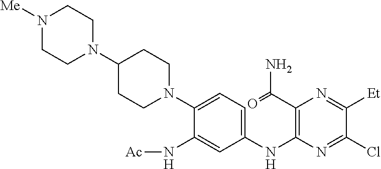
C1(N2CCC(N3CCN([Me])CC3)CC2)=CC=C(NC2=C(C(=O)N)N=C([Et])C(Cl)=N2)C=C1N[Ac]
